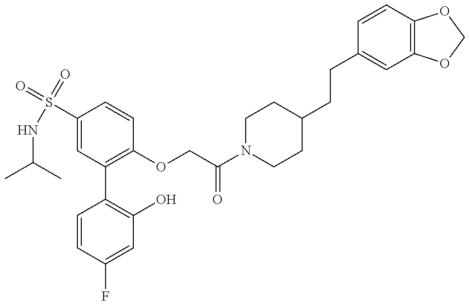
C1=CC(F)=CC(O)=C1C1=C(OCC(N2CCC(CCC3=CC4=C(C=C3)OCO4)CC2)=O)C=CC(S(=O)(=O)NC(C)C)=C1
